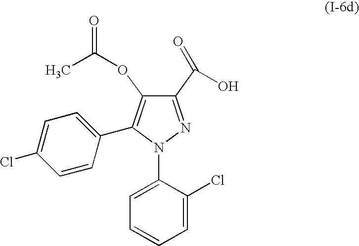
C1(C(=O)O)=NN(C2=CC=CC=C2Cl)C(C2=CC=C(Cl)C=C2)=C1OC(C)=O
